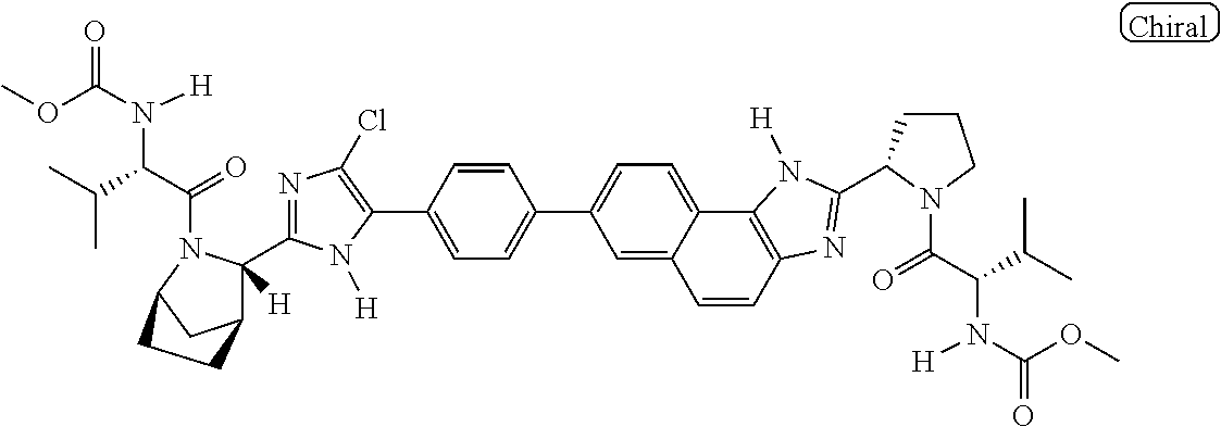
C1(C2=CC=C(C3=CC=C4C5=C(N=C(C6CCCN6C(=O)C(C(C)C)N([H])C(OC)=O)N5[H])C=CC4=C3)C=C2)=C(Cl)N=C(C2([H])C3CC(N2C(=O)C(C(C)C)N([H])C(OC)=O)CC3)N1[H]
